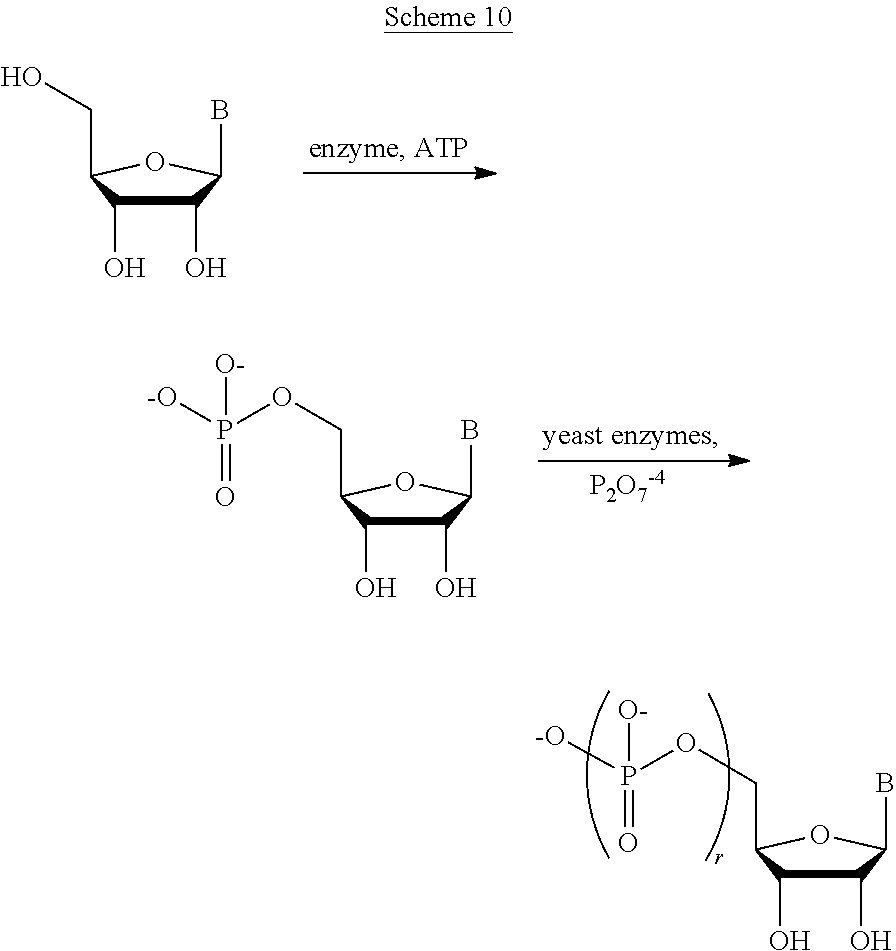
C1(O)C(O)C(COP([-O])(=O)[O-])OC1B.C1(O)C(O)C(CO)OC1B.[P2O7-4].C1(O)C(O)C(COP([-O])(=O)[O-])OC1B
